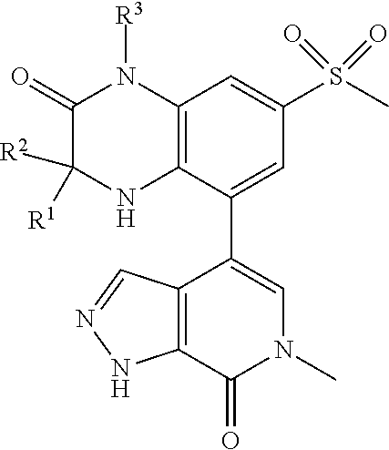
C12=C(C(C3=CN(C)C(=O)C4=C3C=NN4)=CC(S(C)(=O)=O)=C1)NC([R2])([R1])C(=O)N2[R3]
